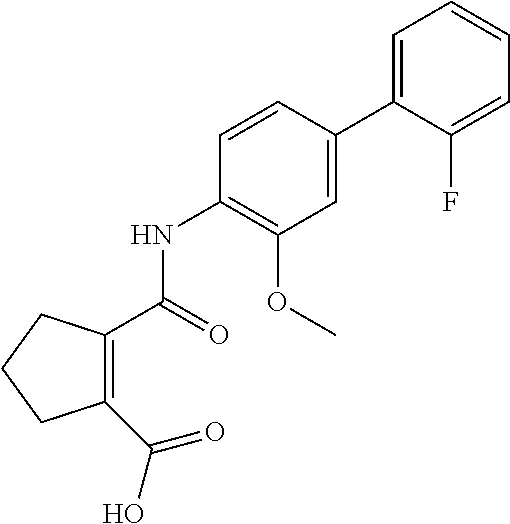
C1(C(=O)O)=C(C(NC2=C(OC)C=C(C3=CC=CC=C3F)C=C2)=O)CCC1
